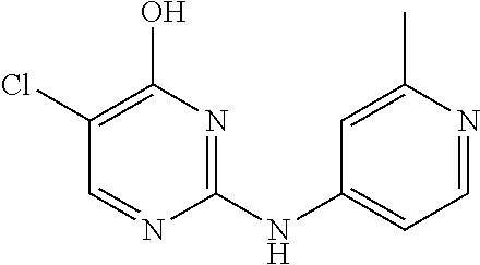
C1=C(NC2=NC(O)=C(Cl)C=N2)C=C(C)N=C1
